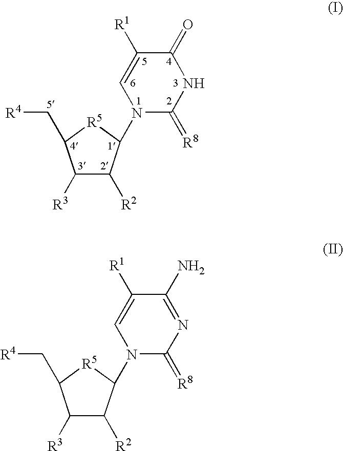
N1(C2C([R2])C([R3])C(C[R4])[R5]2)C(=[R8])NC(=O)C([R1])=C1.N1(C2C([R2])C([R3])C(C[R4])[R5]2)C(=[R8])N=C(N)C([R1])=C1
